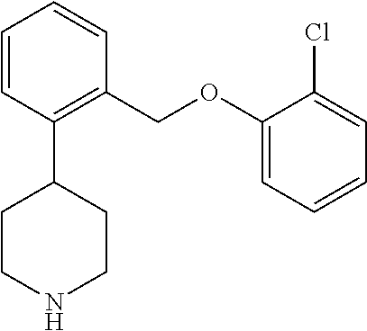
C1CNCCC1C1=C(COC2=CC=CC=C2Cl)C=CC=C1
